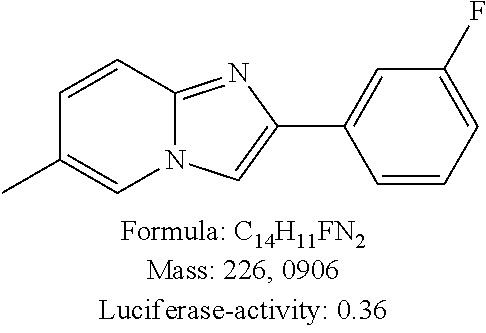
C1=CC2=NC(C3=CC(F)=CC=C3)=CN2C=C1C
